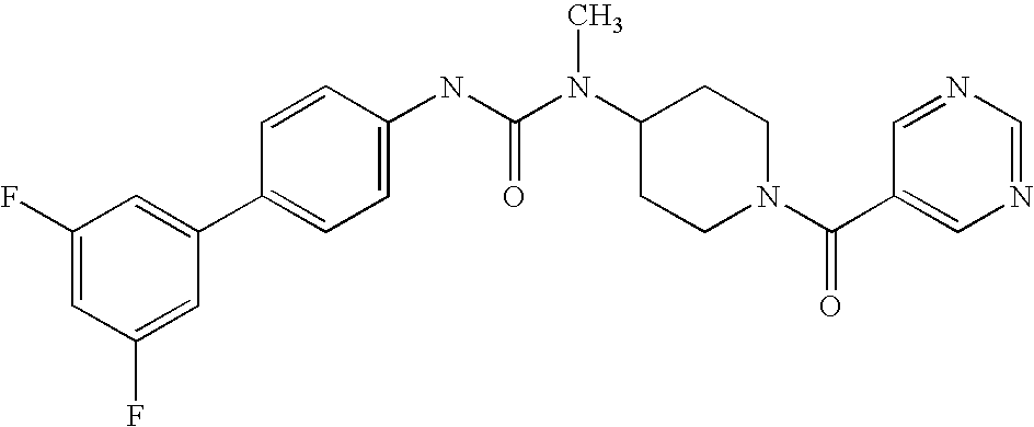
C1(F)=CC(F)=CC(C2=CC=C(NC(N(C3CCN(C(C4=CN=CN=C4)=O)CC3)C)=O)C=C2)=C1
